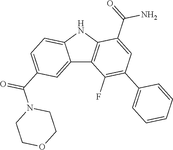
C12=CC(C(N3CCOCC3)=O)=CC=C1NC1=C2C(F)=C(C2=CC=CC=C2)C=C1C(=O)N
